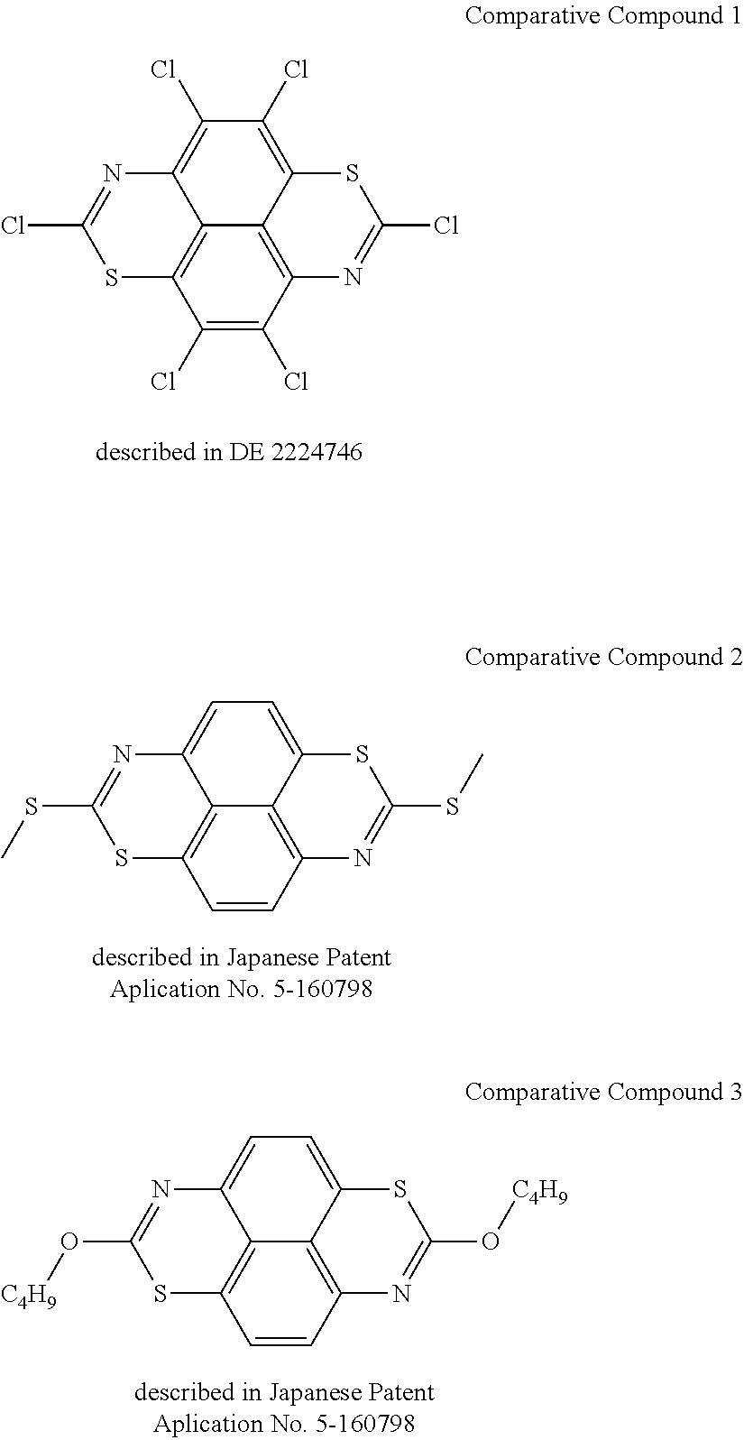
C1(Cl)=C(Cl)C2=C3C4=C1SC(Cl)=NC4=C(Cl)C(Cl)=C3SC(Cl)=N2.C1=CC2=C3C4=C1SC(SC)=NC4=CC=C3SC(SC)=N2.C1=CC2=C3C4=C1SC(O[C4H9])=NC4=CC=C3SC(O[C4H9])=N2
